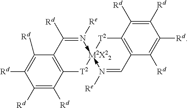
C1([Rd])=C([Rd])C([T2][M2X22][T2]C2=C(C(=N[Re])[Rd])C([Rd])=C([Rd])C([Rd])=C2[Rd])=C(C=N[Re])C([Rd])=C1[Rd]
